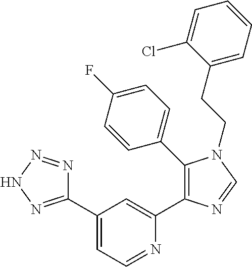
C1(C2=NNN=N2)=CC=NC(C2=C(C3=CC=C(F)C=C3)N(CCC3=CC=CC=C3Cl)C=N2)=C1
